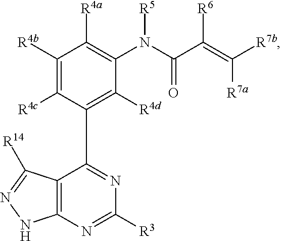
C1([R4b])=C([R4c])C(C2=NC([R3])=NC3=C2C([R14])=NN3)=C([R4d])C(N(C(C(=C([R7b])[R7a])[R6])=O)[R5])=C1[R4a]
